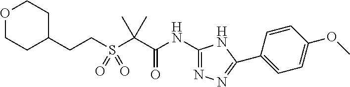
N(C(C(C)(C)S(CCC1CCOCC1)(=O)=O)=O)C1=NN=C(C2=CC=C(OC)C=C2)N1
